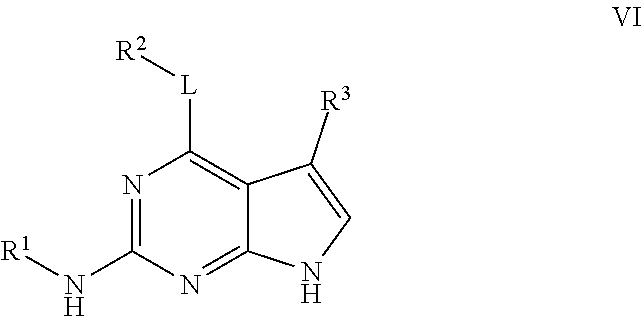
N1C=C([R3])C2=C([L][R2])N=C(N[R1])N=C12
